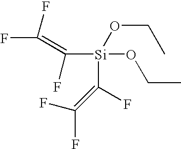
FC(F)=C(F)[Si](C(F)=C(F)F)(OCC)OCC
